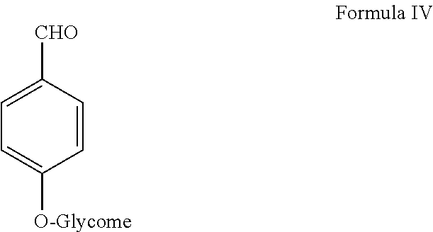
C1=C([CHO])C=CC([O-Glycome])=C1
